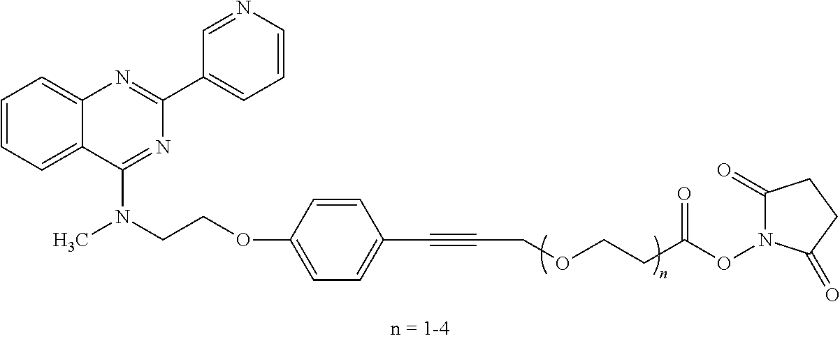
C1=CC=C2C(=C1)N=C(C1=CC=CN=C1)N=C2N(CCOC1=CC=C(C#CCOCCC(ON2C(=O)CCC2=O)=O)C=C1)C
